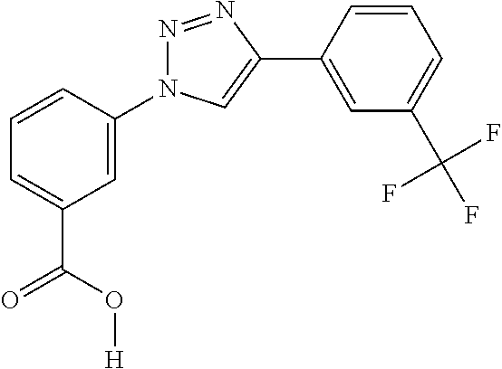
C1=CC(N2N=NC(C3=CC(C(F)(F)F)=CC=C3)=C2)=CC(C(O[H])=O)=C1
